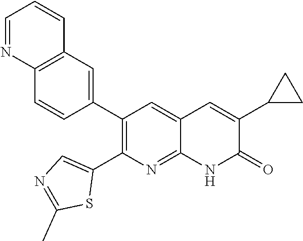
C12=C(C=C(C3=C(C4=CN=C(C)S4)N=C4C(=C3)C=C(C3CC3)C(=O)N4)C=C1)C=CC=N2
